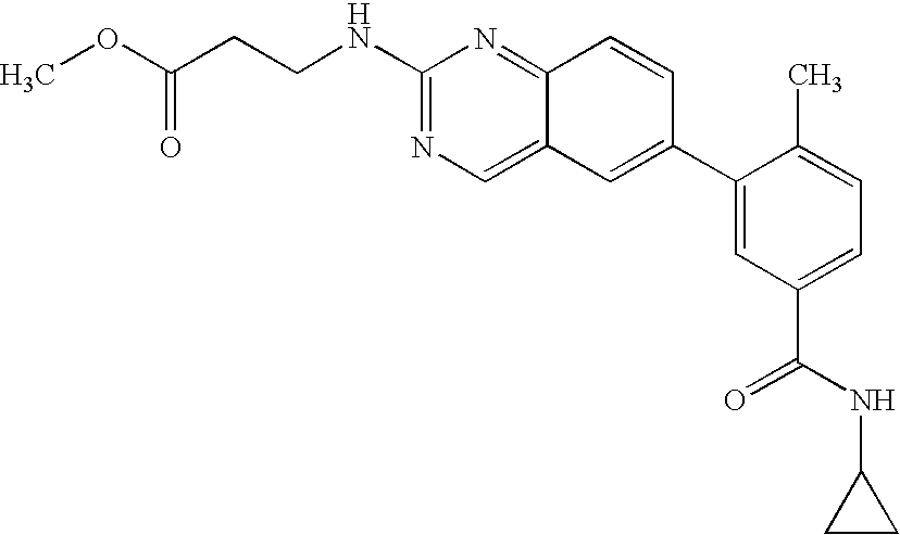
N(C1=NC=C2C(=N1)C=CC(C1=CC(C(NC3CC3)=O)=CC=C1C)=C2)CCC(OC)=O
